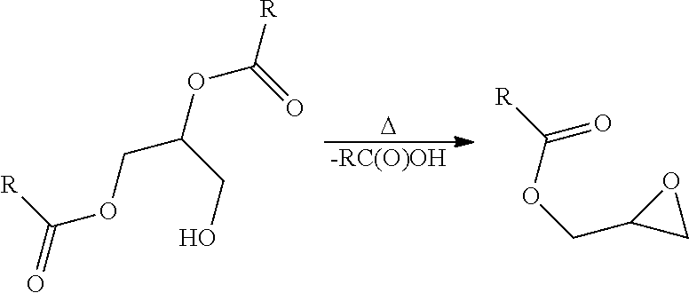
[D].[-RC(O)OH].[R]C(=O)OCC1CO1.[R]C(OCC(CO)OC(=O)[R])=O
